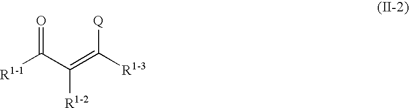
[R1-1]C(C(=C([R1-3])[Q])[R1-2])=O
